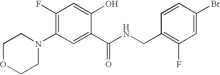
C1(F)=C(N2CCOCC2)C=C(C(NCC2=C(F)C=C(Br)C=C2)=O)C(O)=C1
